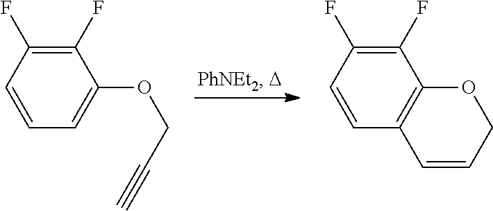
C1=CC(F)=C(F)C(OCC#C)=C1.C1=CC(F)=C(F)C2=C1C=CCO2
